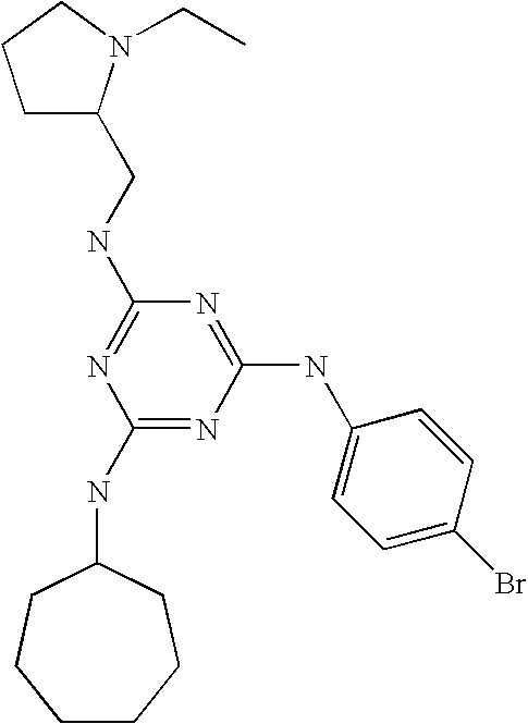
C(NC1=NC(NC2CCCCCC2)=NC(NC2=CC=C(Br)C=C2)=N1)C1CCCN1CC
